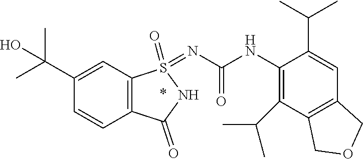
C1(C(C)C)=C(NC(=O)N=S2(=O)C3=C(C=CC(C(C)(C)O)=C3)C(=O)N2)C(C(C)C)=CC2=C1COC2
